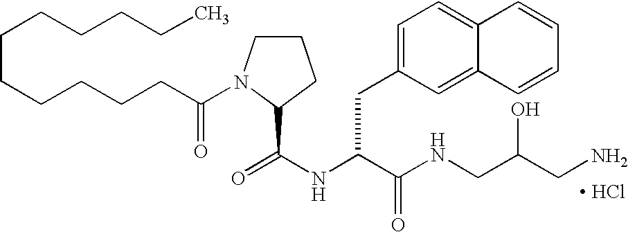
C1CN(C(CCCCCCCCCCC)=O)C(C(NC(C(NCC(CN)O)=O)CC2=CC=C3C(=C2)C=CC=C3)=O)C1.[ HCl]
